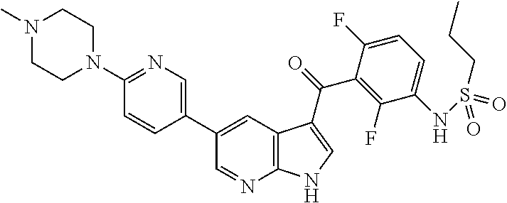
N1(C)CCN(C2=NC=C(C3=CC4=C(N=C3)NC=C4C(=O)C3=C(F)C(NS(=O)(CCC)=O)=CC=C3F)C=C2)CC1
